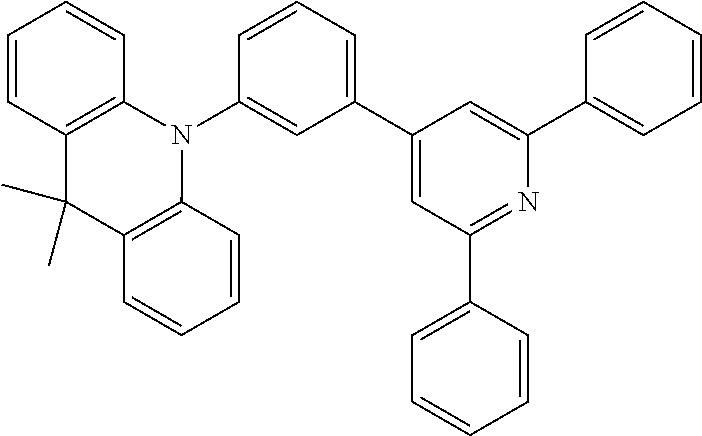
C1(C2=CC(C3=CC=CC=C3)=NC(C3=CC=CC=C3)=C2)=CC=CC(N2C3=C(C(C)(C)C4=C2C=CC=C4)C=CC=C3)=C1
